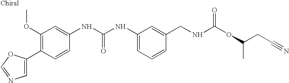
N1=COC(C2=C(OC)C=C(NC(NC3=CC=CC(CNC(OC(C)CC#N)=O)=C3)=O)C=C2)=C1
